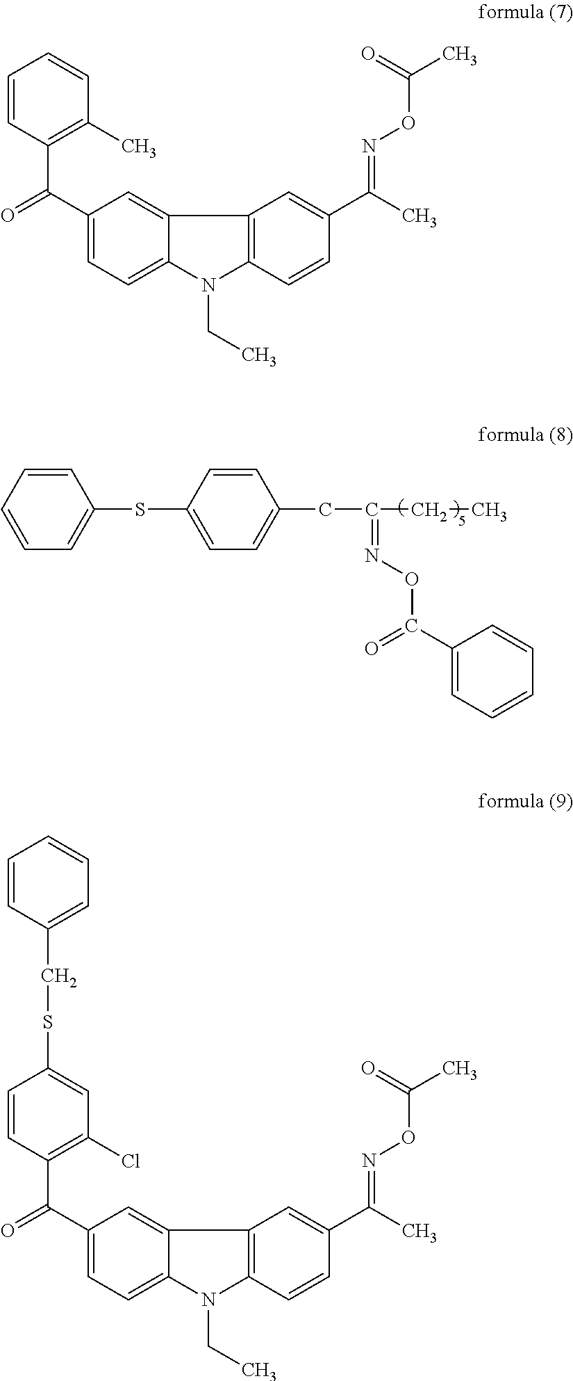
C1(SC2=CC=C(CC(CC)=NOC(C3=CC=CC=C3)=O)C=C2)=CC=CC=C1.C1=CC(C(=O)C2=CC=C3C(=C2)C2=C(N3CC)C=CC(C(C)=NOC(C)=O)=C2)=C(C)C=C1.C1=CC(C(=O)C2=CC=C3C(=C2)C2=C(N3CC)C=CC(C(C)=NOC(C)=O)=C2)=C(Cl)C=C1SCC1=CC=CC=C1
